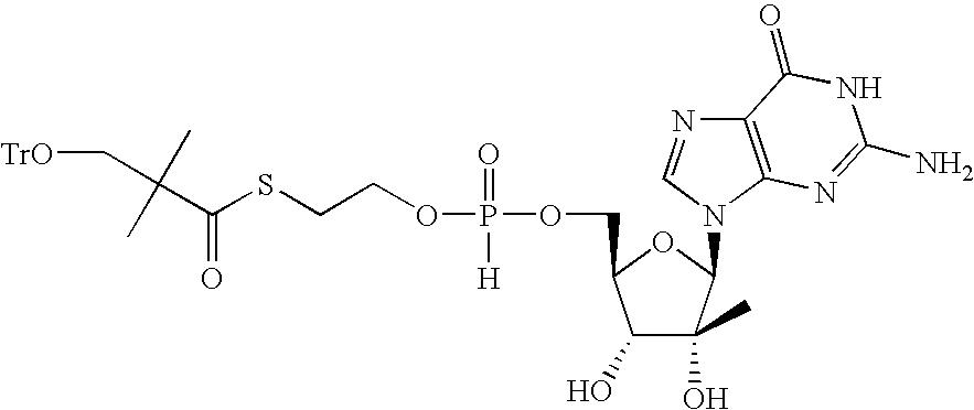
C(C(=O)SCCOP(OCC1C(O)C(O)(C)C(N2C=NC3=C2N=C(N)NC3=O)O1)(=O)[H])(C)(C)C[TrO]
